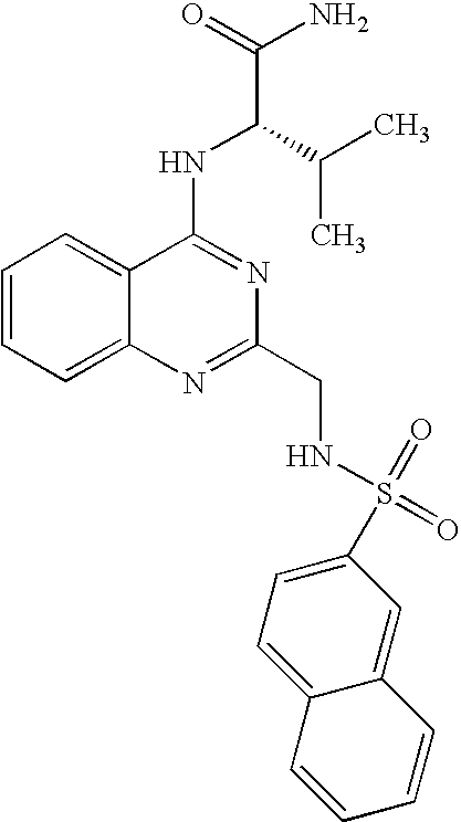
C1=CC=C2C(=C1)C(NC(C(N)=O)C(C)C)=NC(CNS(=O)(=O)C1=CC=C3C(=C1)C=CC=C3)=N2
